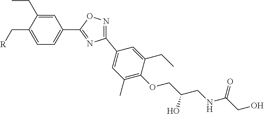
C1(C2=NC(C3=CC(C)=C(OCC(CNC(CO)=O)O)C(CC)=C3)=NO2)=CC=C(C[R])C(CC)=C1
